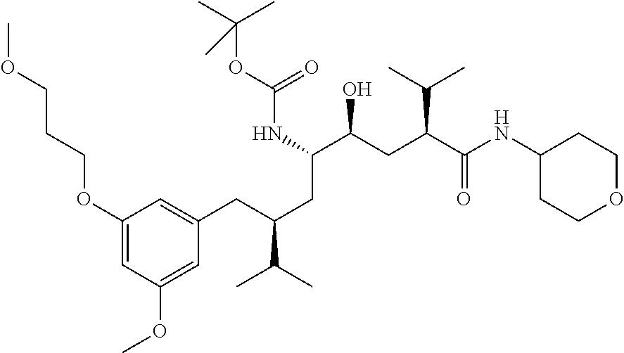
C1(OCCCOC)=CC(OC)=CC(CC(CC(C(CC(C(NC2CCOCC2)=O)C(C)C)O)NC(OC(C)(C)C)=O)C(C)C)=C1
